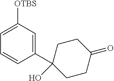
C1=C(C2(O)CCC(=O)CC2)C=CC=C1[OTBS]
